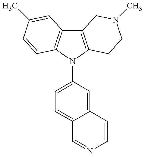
C12=C(N(C3=CC=C4C(=C3)C=CN=C4)C3=C1C=C(C)C=C3)CCN(C)C2
